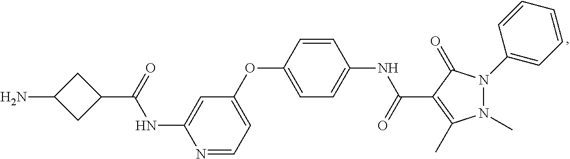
N1=CC=C(OC2=CC=C(NC(=O)C3=C(C)N(C)N(C4=CC=CC=C4)C3=O)C=C2)C=C1NC(C1CC(N)C1)=O
